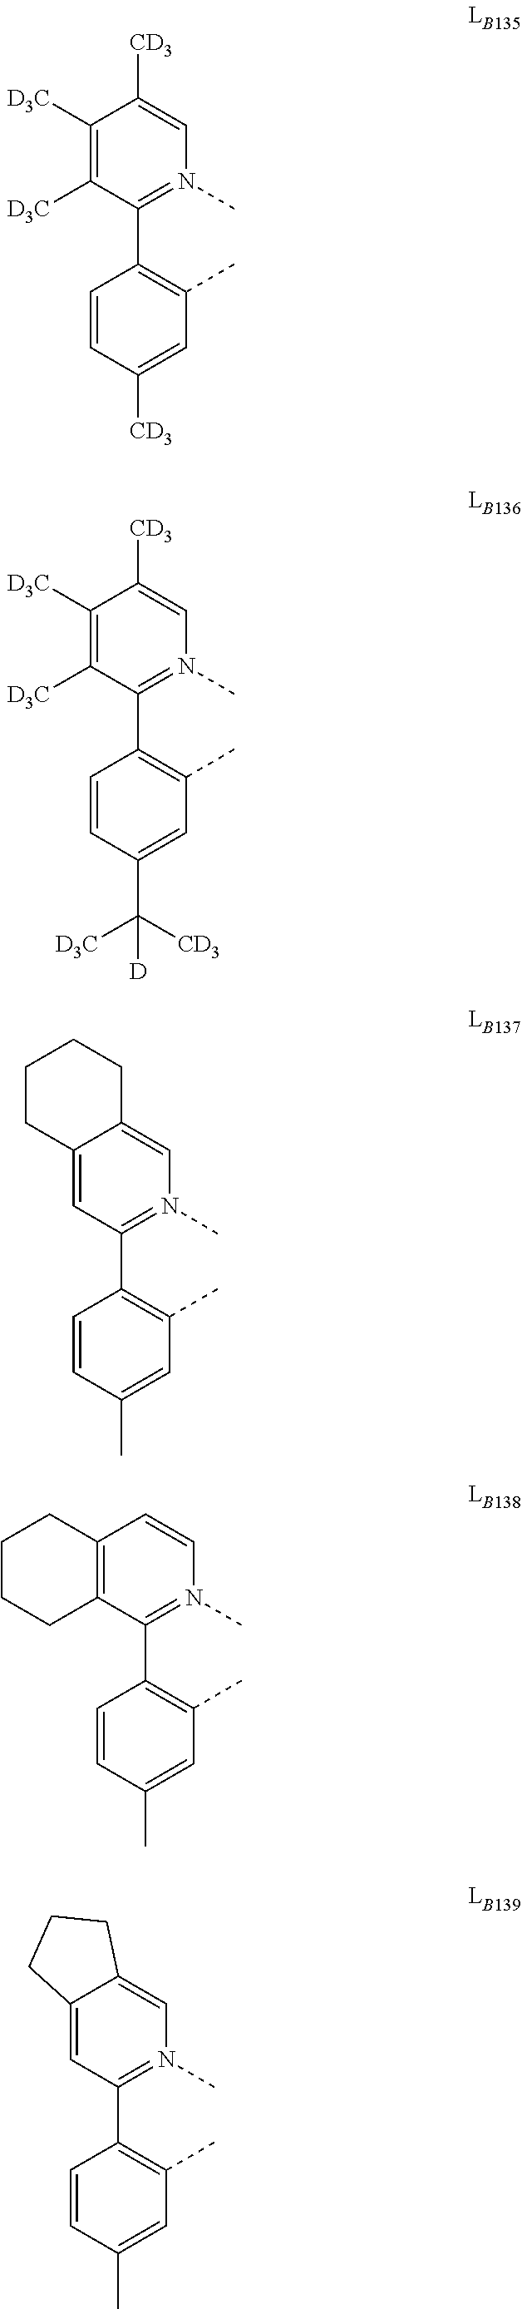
C1([D3C])=C([D3C])C(C2=C(C)C=C([CD3])C=C2)=N(C)C=C1[CD3].C1([D3C])=C([D3C])C(C2=C(C)C=C(C([D])([D3C])[CD3])C=C2)=N(C)C=C1[CD3].C12=CC(C3=C(C)C=C(C)C=C3)=N(C)C=C1CCCC2.C12=C(C(C3=C(C)C=C(C)C=C3)=N(C)C=C1)CCCC2.C12=CC(C3=C(C)C=C(C)C=C3)=N(C)C=C1CCC2
